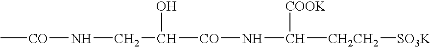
C[CO]NCC(O)[CO]NC([COOK])[CH2CH2][SO3K]
